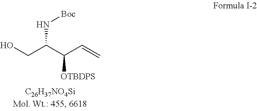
OCC(C(C=C)[OTBDPS])N[Boc]
